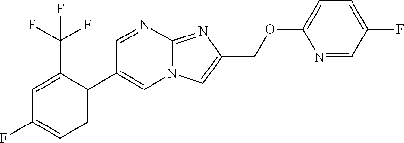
C1=C(C2=CN3C(=NC(COC4=CC=C(F)C=N4)=C3)N=C2)C(C(F)(F)F)=CC(F)=C1
